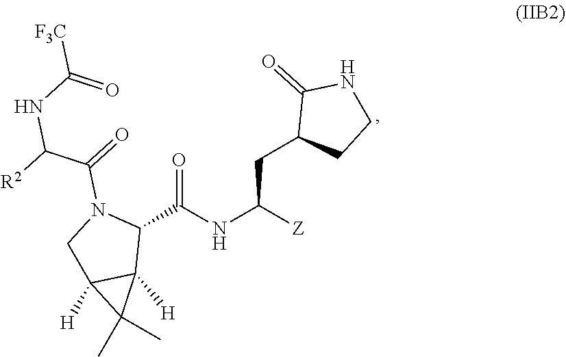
C1(C(NC([Z])CC2CCNC2=O)=O)N(C(=O)C([R2])NC(=O)[F3C])CC2([H])C1([H])C2(C)C
